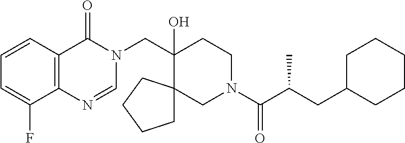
C(C1(O)CCN(C(C(CC2CCCCC2)C)=O)CC12CCCC2)N1C(=O)C2=C(N=C1)C(F)=CC=C2
